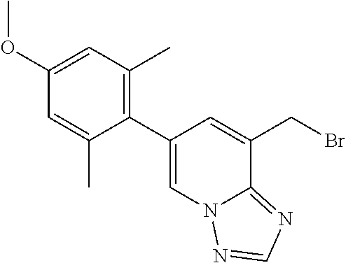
C1(OC)=CC(C)=C(C2=CN3C(=NC=N3)C(CBr)=C2)C(C)=C1
